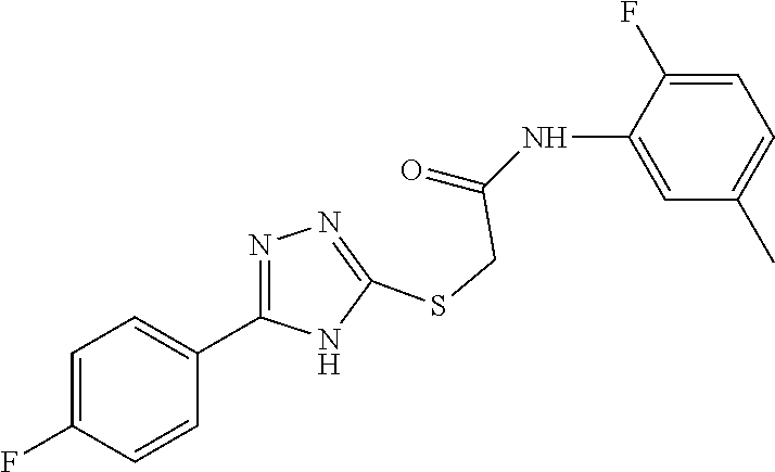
C1=C(NC(=O)CSC2=NN=C(C3=CC=C(F)C=C3)N2)C(F)=CC=C1C
